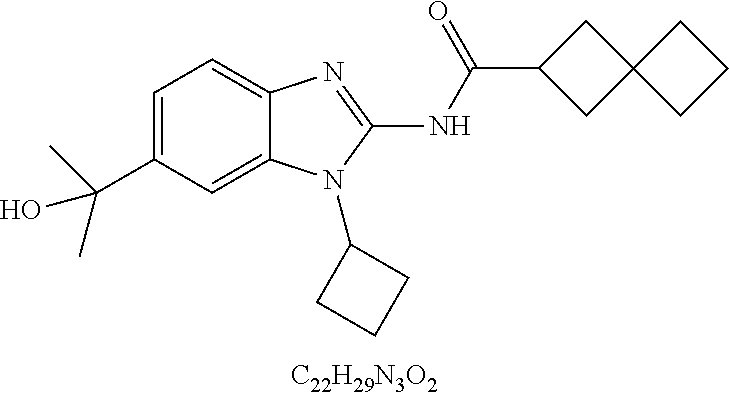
C1=C(C(C)(C)O)C=C2C(=C1)N=C(NC(=O)C1CC3(C1)CCC3)N2C1CCC1
